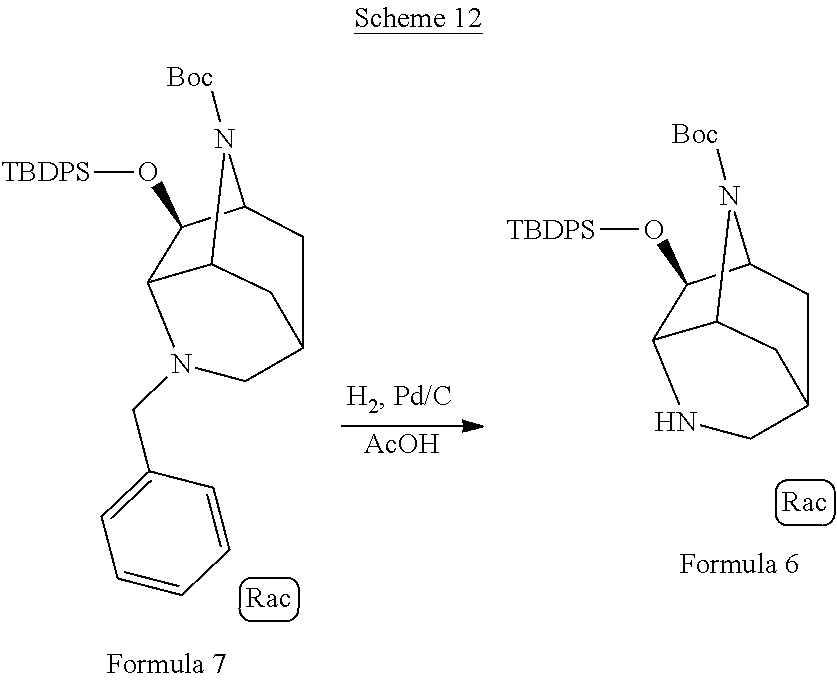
C12C(O[TBDPS])C3N([Boc])C1CC(C3)CN2CC1=CC=CC=C1.[AcOH].C12C(O[TBDPS])C3N([Boc])C1CC(C3)CN2
